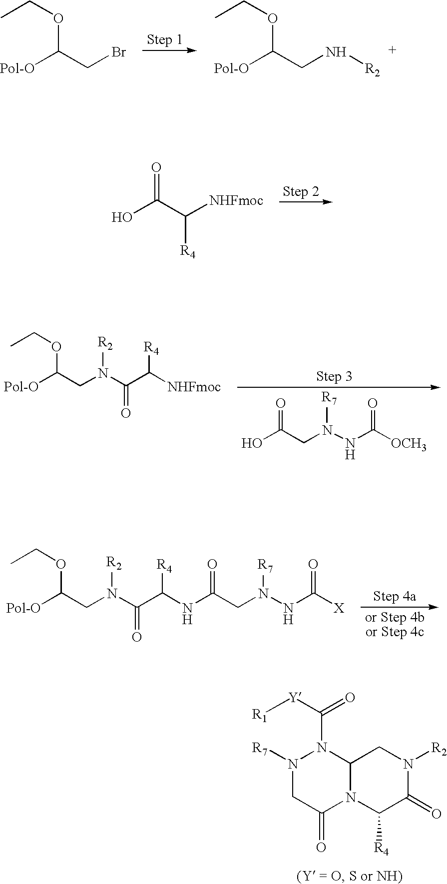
C12N(C([R4])C(=O)N([R2])C1)C(=O)CN([R7])N2C(=O)[Y][R1].CCOC(CBr)[Pol-O].CCOC(CN[R2])[Pol-O].OC(C([R4])[NHFmoc])=O.CCOC(CN([R2])C(=O)C([R4])NC(=O)CN(NC([X])=O)[R7])[Pol-O].OC(=O)CN([R7])NC([OCH3])=O.CCOC(CN([R2])C(=O)C([R4])[NHFmoc])[Pol-O]
